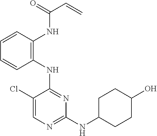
N(C1=NC(NC2CCC(O)CC2)=NC=C1Cl)C1=C(NC(C=C)=O)C=CC=C1
